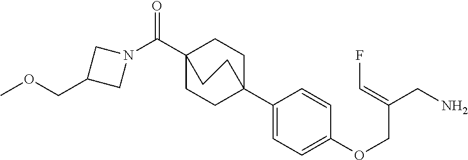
C1(C23CCC(C(N4CC(COC)C4)=O)(CC2)CC3)=CC=C(OCC(CN)=CF)C=C1
